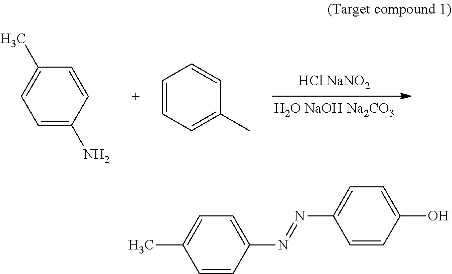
[HCl NaNO2].[H2O NaOH Na2CO3].C1=C(N)C=CC(C)=C1.C1=CC=C(C)C=C1.C1=CC(N=NC2=CC=C(O)C=C2)=CC=C1C
